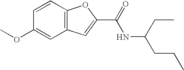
C1(OC)=CC2=C(C=C1)OC(C(NC(CCC)CC)=O)=C2
